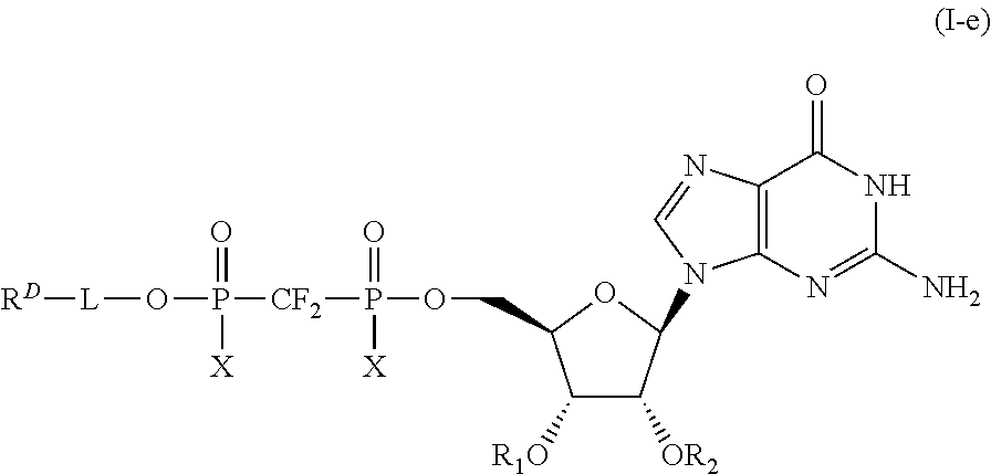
[RD][L]OP([CF2]P(OCC1C([R1O])C([OR2])C(N2C3=C(C(=O)NC(N)=N3)N=C2)O1)(=O)[X])(=O)[X]
